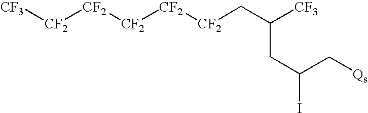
[CF3][CF2][CF2][CF2][CF2][CF2]CC([CF3])CC(I)C[Qs]
